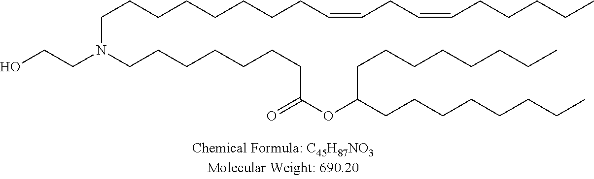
N(CCCCCCCC(OC(CCCCCCCC)CCCCCCCC)=O)(CCO)CCCCCCCCC=CCC=CCCCCC
